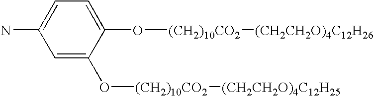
C1=C(N)C=C(O[(CH2)10CO2][(CH2CH2O)4C12H25])C(O[(CH2)10CO2][(CH2CH2O)4C12H26])=C1
